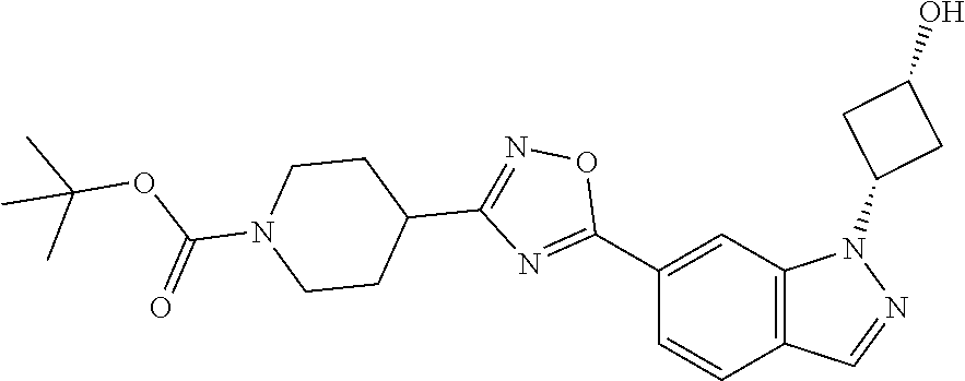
C12=C(C=C(C3=NC(C4CCN(C(OC(C)(C)C)=O)CC4)=NO3)C=C1)N(C1CC(O)C1)N=C2
